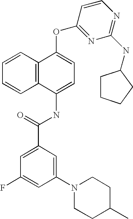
C1=CC2=C(C=C1)C(NC(C1=CC(F)=CC(N3CCC(C)CC3)=C1)=O)=CC=C2OC1=NC(NC2CCCC2)=NC=C1
